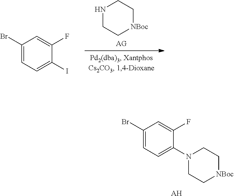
C1(Br)=CC=C(I)C(F)=C1.N1CC[NBoc]CC1.C1(Br)=CC=C(N2CC[NBoc]CC2)C(F)=C1.[AH]
